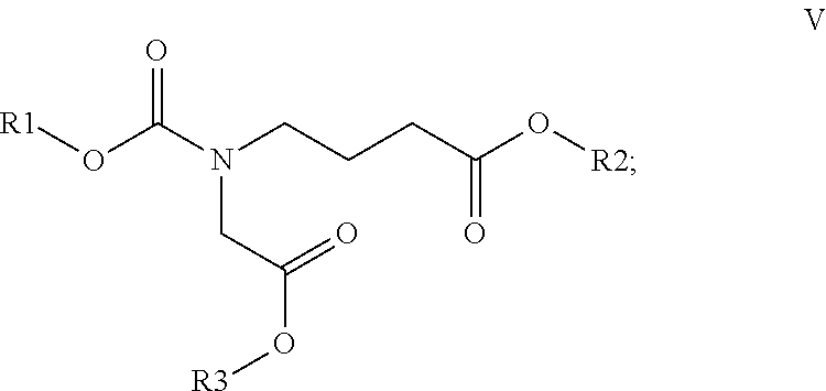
N(CCCC(O[R2])=O)(C(O[R1])=O)CC(O[R3])=O
